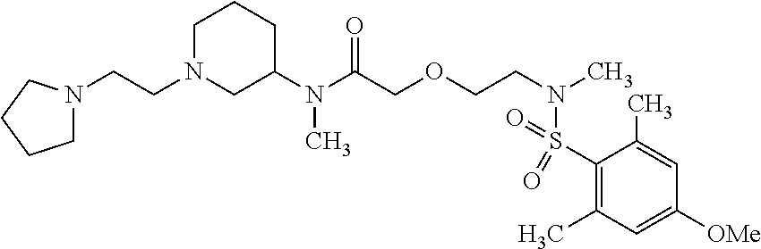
C1N(CCN2CCCC2)CC(N(C(COCCN(C)S(C2=C(C)C=C([OMe])C=C2C)(=O)=O)=O)C)CC1
